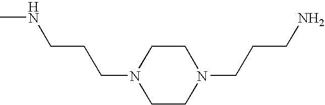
N1(CCCNC)CCN(CCCN)CC1
